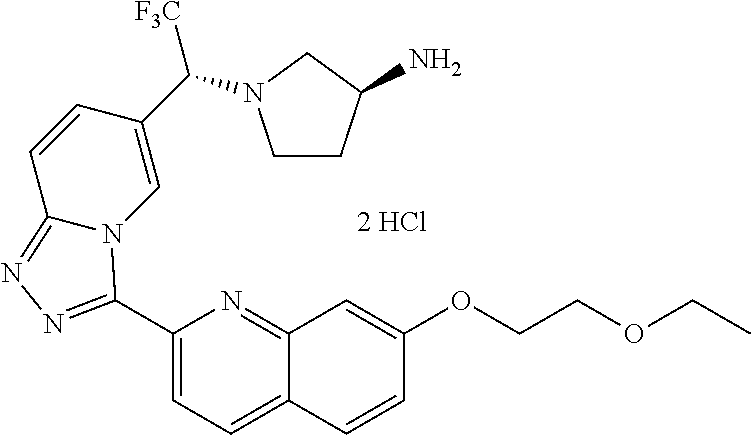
C1(C2=NN=C3N2C=C(C([F3C])N2CCC(N)C2)C=C3)=CC=C2C(=N1)C=C(OCCOCC)C=C2
